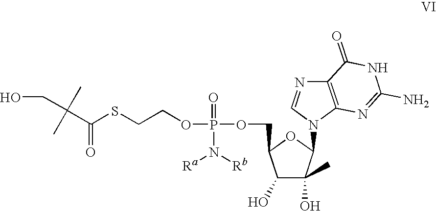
C1(O)C(O)(C)C(N2C=NC3=C2N=C(N)NC3=O)OC1COP(=O)(N([Ra])[Rb])OCCSC(C(CO)(C)C)=O
